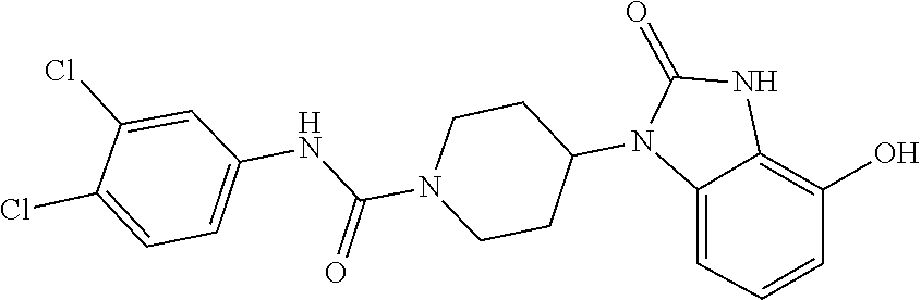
C1CN(C(NC2=CC=C(Cl)C(Cl)=C2)=O)CCC1N1C(=O)NC2=C(O)C=CC=C12
